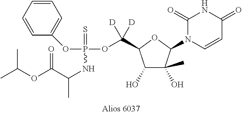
C1=C(OP(OC([D])([D])C2C(O)C(O)(C)C(N3C(=O)NC(=O)C=C3)O2)(=S)NC(C)C(OC(C)C)=O)C=CC=C1
